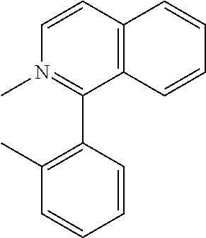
C1=CC2=C(C(C3=C(C)C=CC=C3)=N1C)C=CC=C2
